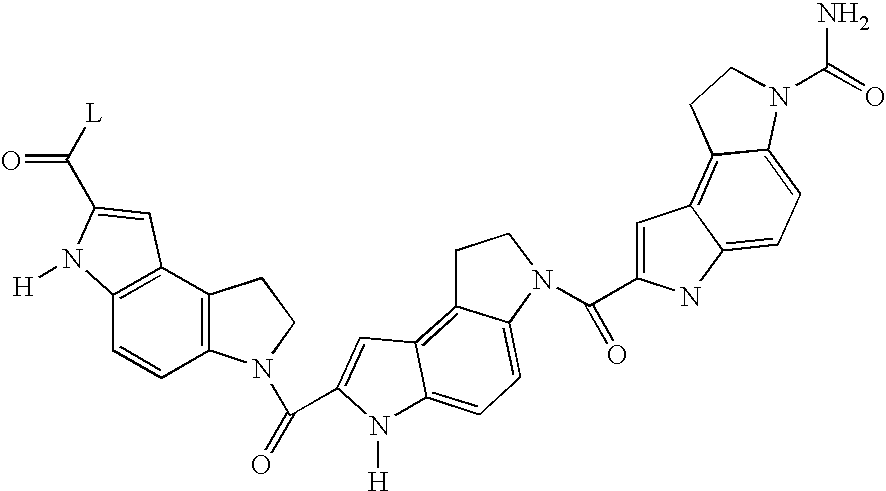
C12=C(C3=C(C=C1)N(C(=O)C1=CC4=C5CCN(C(C6=CC7=C8C(=CC=C7N6)N(C(=O)N)CC8)=O)C5=CC=C4N1[H])CC3)C=C(C([L])=O)N2[H]
